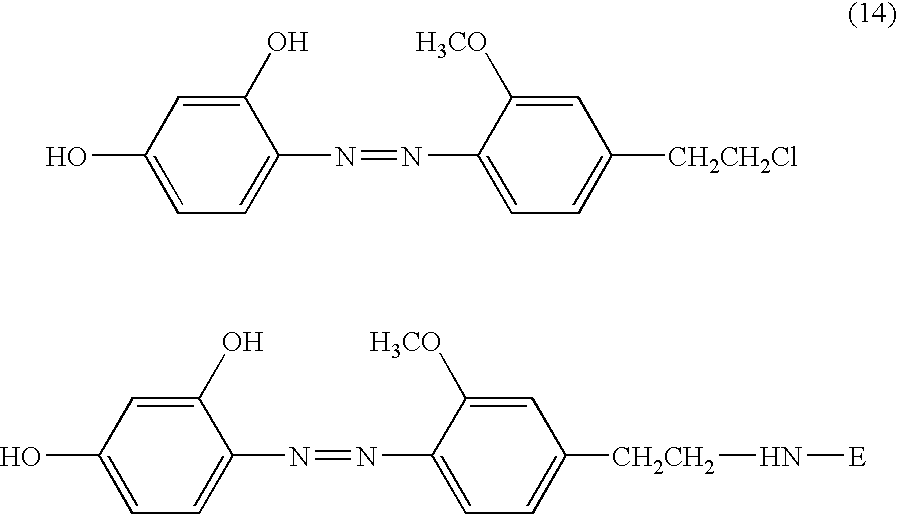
OC1=CC=C(N=NC2=CC=C([CH2CH2Cl])C=C2[H3CO])C(O)=C1.OC1=CC=C(N=NC2=CC=C([CH2CH2]N[E])C=C2[H3CO])C(O)=C1
